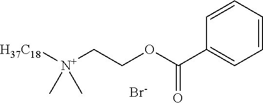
[H37C18][N+](CCOC(C1=CC=CC=C1)=O)(C)C.[Br-]
